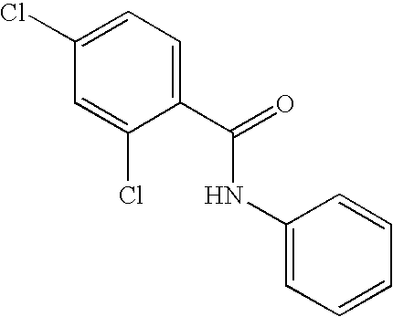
C1(Cl)=CC=C(C(=O)NC2=CC=CC=C2)C(Cl)=C1
